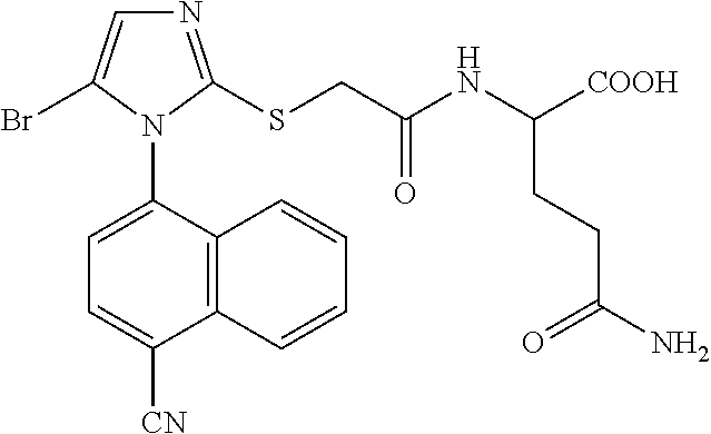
C12=C(C(N3C(Br)=CN=C3SCC(NC([COOH])CCC(N)=O)=O)=CC=C1[CN])C=CC=C2
